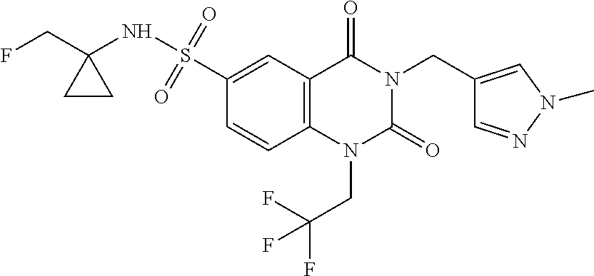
C1=C(S(NC2(CF)CC2)(=O)=O)C=CC2=C1C(=O)N(CC1=CN(C)N=C1)C(=O)N2CC(F)(F)F
